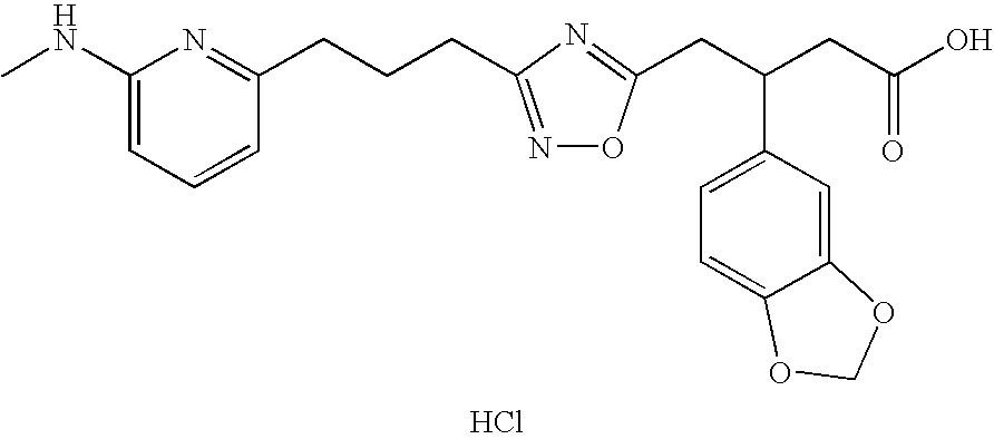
C1(NC)=CC=CC(CCCC2=NOC(CC(CC(O)=O)C3=CC=C4C(=C3)OCO4)=N2)=N1.Cl
